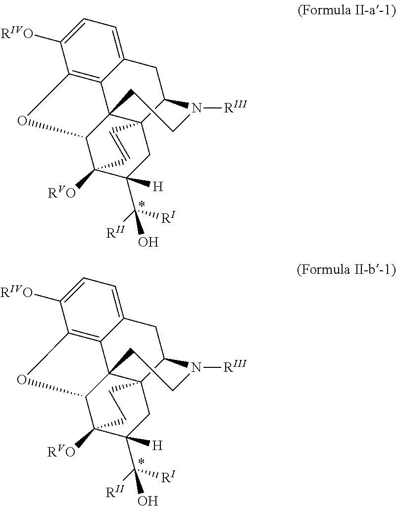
C12=CC=C([RIVO])C3=C1C14C5(C(C2)N([RIII])CC1)CC(C([RII])([RI])O)([H])C([RVO])(C4O3)C=C5.C12=CC=C([RIVO])C3=C1C14C5(C(C2)N([RIII])CC1)CC(C([RII])([RI])O)([H])C([RVO])(C4O3)CC5
